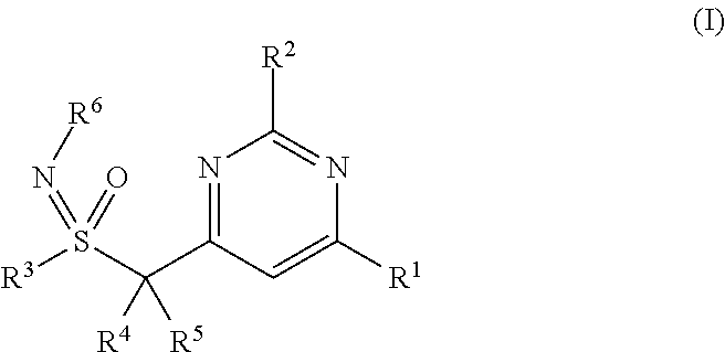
N1=C(C(S([R3])(=O)=N[R6])([R4])[R5])C=C([R1])N=C1[R2]
